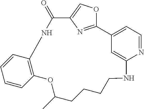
C12=CC=NC(=C1)NCCCCC(C)OC1=C(NC(=O)C3=COC2=N3)C=CC=C1
